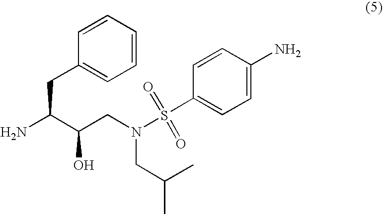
C1(CC(N)C(CN(CC(C)C)S(C2=CC=C(N)C=C2)(=O)=O)O)=CC=CC=C1
